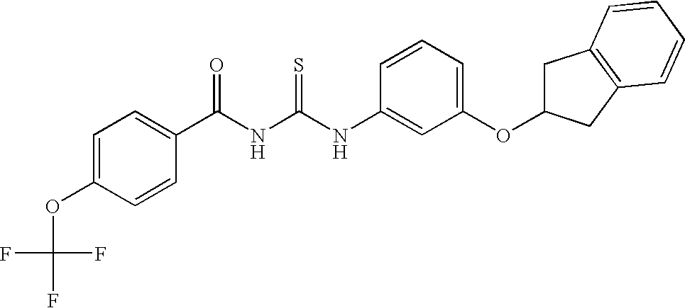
C1=CC(OC(F)(F)F)=CC=C1C(NC(NC1=CC(OC2CC3=C(C2)C=CC=C3)=CC=C1)=S)=O
